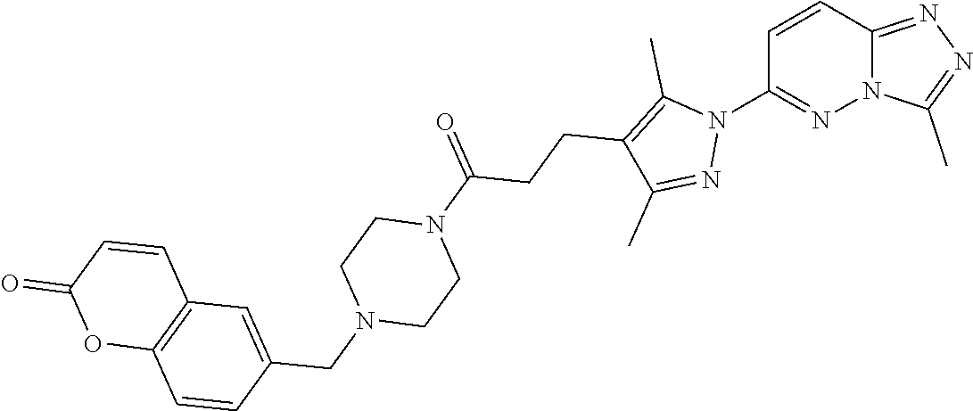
C1=CC2=NN=C(C)N2N=C1N1C(C)=C(CCC(N2CCN(CC3=CC4=C(C=C3)OC(=O)C=C4)CC2)=O)C(C)=N1
